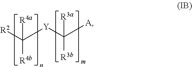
[R2]C([R4b])([R4a])[Y]C([A])([R3b])[R3a]
